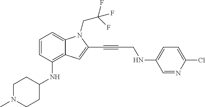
C1=CC(NC2CCN(C)CC2)=C2C(=C1)N(CC(F)(F)F)C(C#CCNC1=CC=C(Cl)N=C1)=C2
